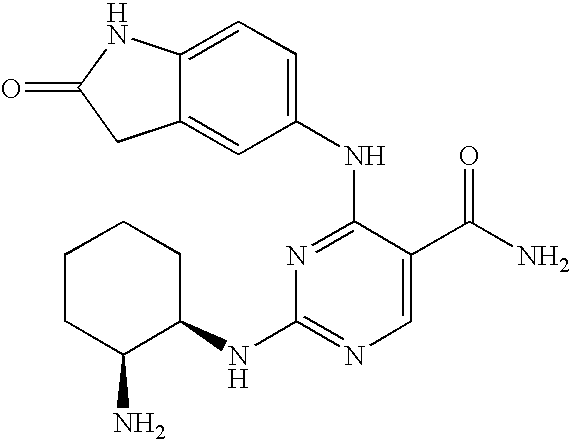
C1CC(N)C(NC2=NC=C(C(N)=O)C(NC3=CC=C4C(=C3)CC(=O)N4)=N2)CC1
